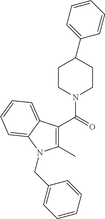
C1(C)=C(C(=O)N2CCC(C3=CC=CC=C3)CC2)C2=CC=CC=C2N1CC1=CC=CC=C1
